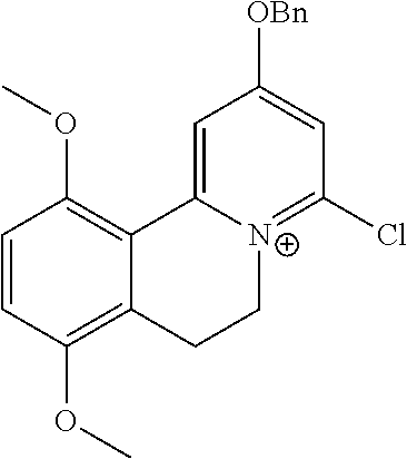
C1=CC(OC)=C2C(=C1OC)C1=CC([OBn])=CC(Cl)=[N+]1CC2
